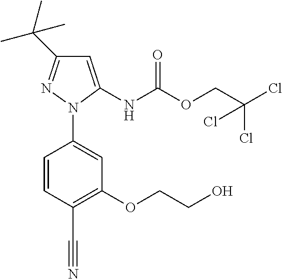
C1=CC(C#N)=C(OCCO)C=C1N1C(NC(OCC(Cl)(Cl)Cl)=O)=CC(C(C)(C)C)=N1
